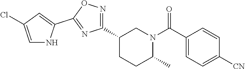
C1(C2=NOC(C3=CC(Cl)=CN3)=N2)CCC(C)N(C(C2=CC=C([CN])C=C2)=O)C1
